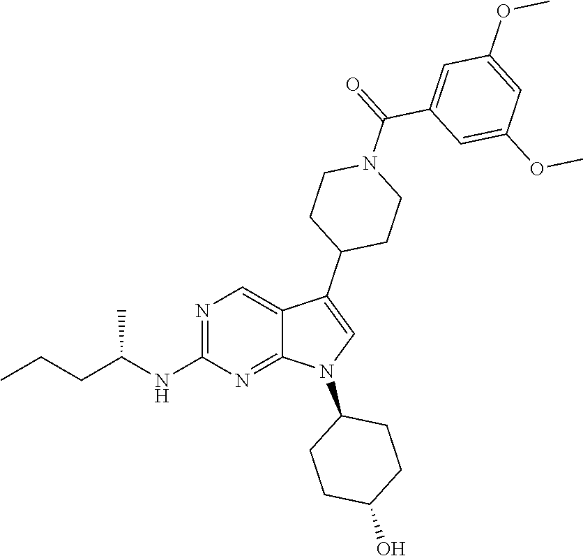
N1=C(NC(CCC)C)N=C2C(=C1)C(C1CCN(C(=O)C3=CC(OC)=CC(OC)=C3)CC1)=CN2C1CCC(O)CC1
